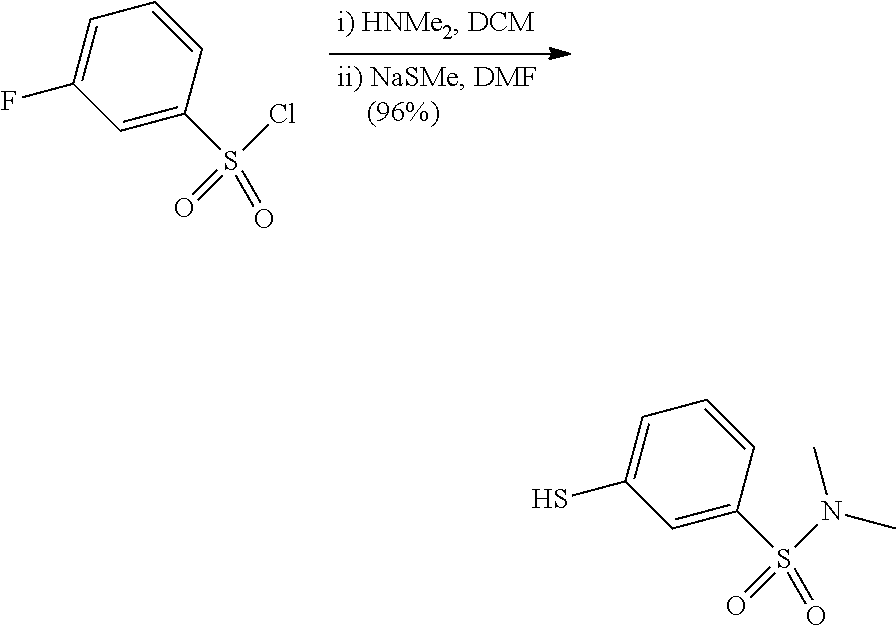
C1=CC(S(Cl)(=O)=O)=CC(F)=C1.C1=CC(S(=O)(=O)N(C)C)=CC(S)=C1
